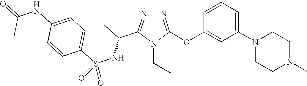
N1=C(OC2=CC(N3CCN(C)CC3)=CC=C2)N(CC)C(C(C)NS(C2=CC=C(NC(=O)C)C=C2)(=O)=O)=N1
